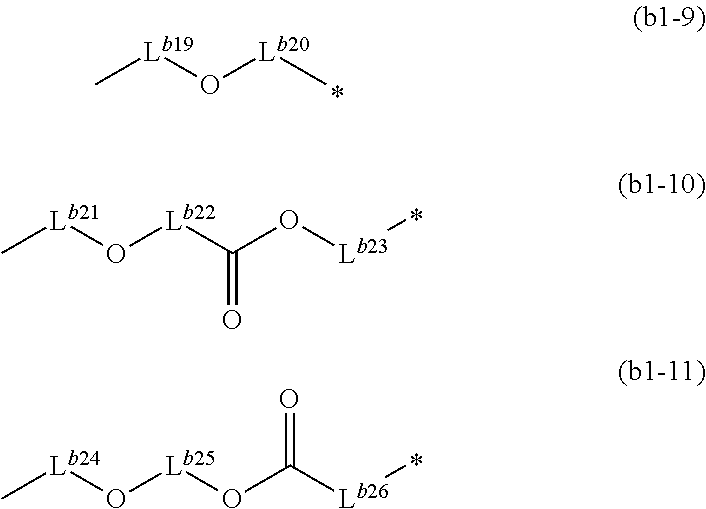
C[Lb19]O[Lb20]C.C[Lb21]O[Lb22]C(O[Lb23]C)=O.C[Lb24]O[Lb25]OC([Lb26]C)=O
